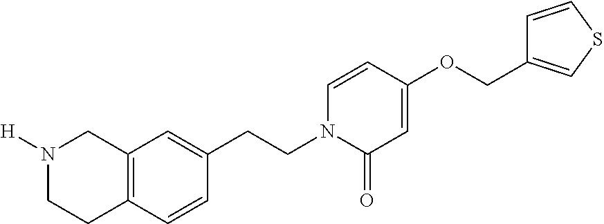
C12=C(C=CC(CCN3C(=O)C=C(OCC4=CSC=C4)C=C3)=C1)CCN([H])C2
